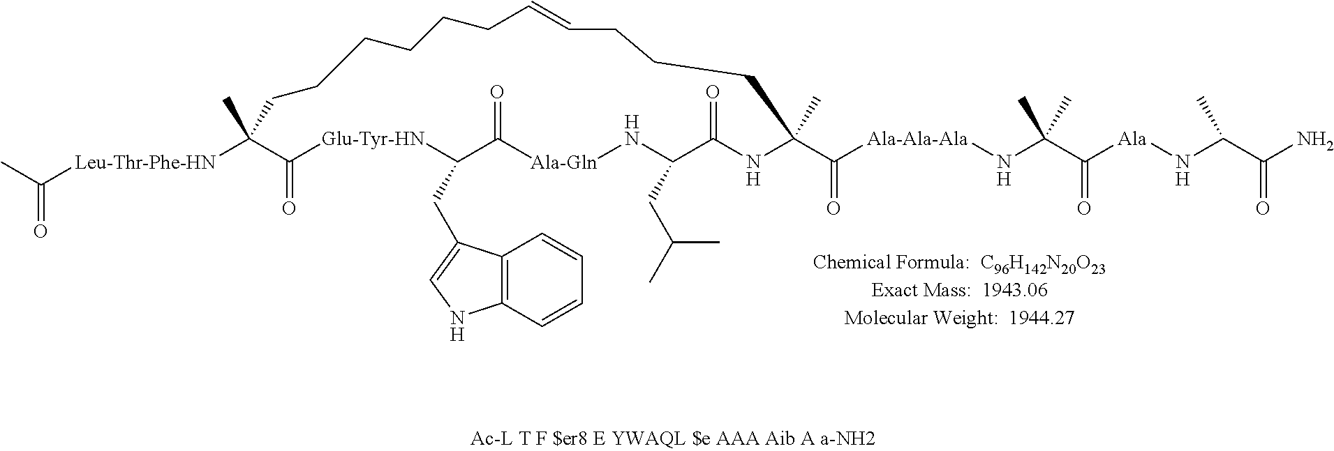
CC([Leu-Thr-Phe-HN]C1(C)C(=O)[Glu-Tyr-HN]C(CC2=CNC3=C2C=CC=C3)C(=O)[Ala-Gln]NC(CC(C)C)C(=O)NC(C(=O)[Ala-Ala-Ala]NC(C(=O)[Ala]NC(C(=O)N)C)(C)C)(C)CCCC=CCCCCCC1)=O
